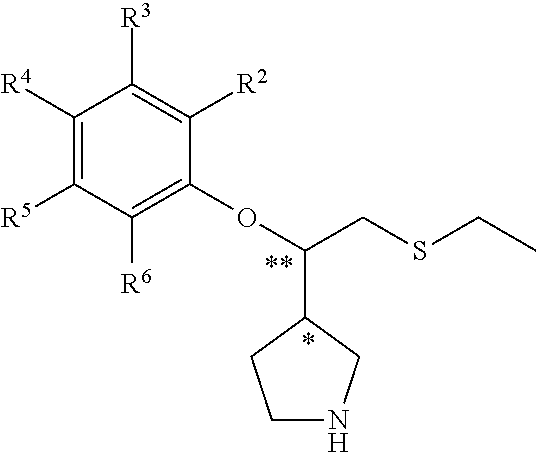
C1([R4])=C([R5])C([R6])=C(OC(CSCC)C2CNCC2)C([R2])=C1[R3]
